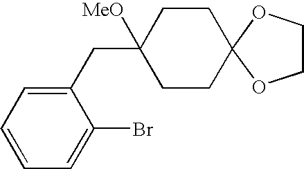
C1(CC2([MeO])CCC3(CC2)OCCO3)=CC=CC=C1Br
